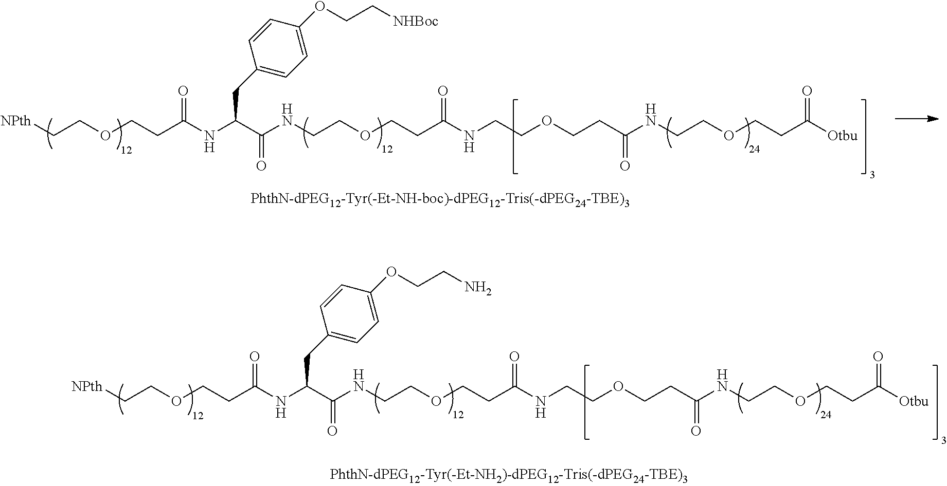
[NPth]CCOCCC(NC(C(NCCOCCC(=O)NCCOCCC(NCCOCCC([Otbu])=O)=O)=O)CC1=CC=C(OCC[NHBoc])C=C1)=O.[NPth]CCOCCC(NC(C(NCCOCCC(=O)NCCOCCC(NCCOCCC([Otbu])=O)=O)=O)CC1=CC=C(OCCN)C=C1)=O
